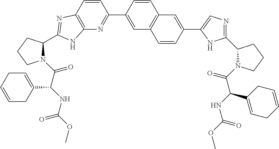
C1(C2=NC3=C(C=C2)N=C(C2N(C(C(NC(OC)=O)C4=CCC=CC4)=O)CCC2)N3)=CC2=C(C=C1)C=C(C1=CN=C(C3N(C(C(NC(OC)=O)C4=CCC=CC4)=O)CCC3)N1)C=C2
